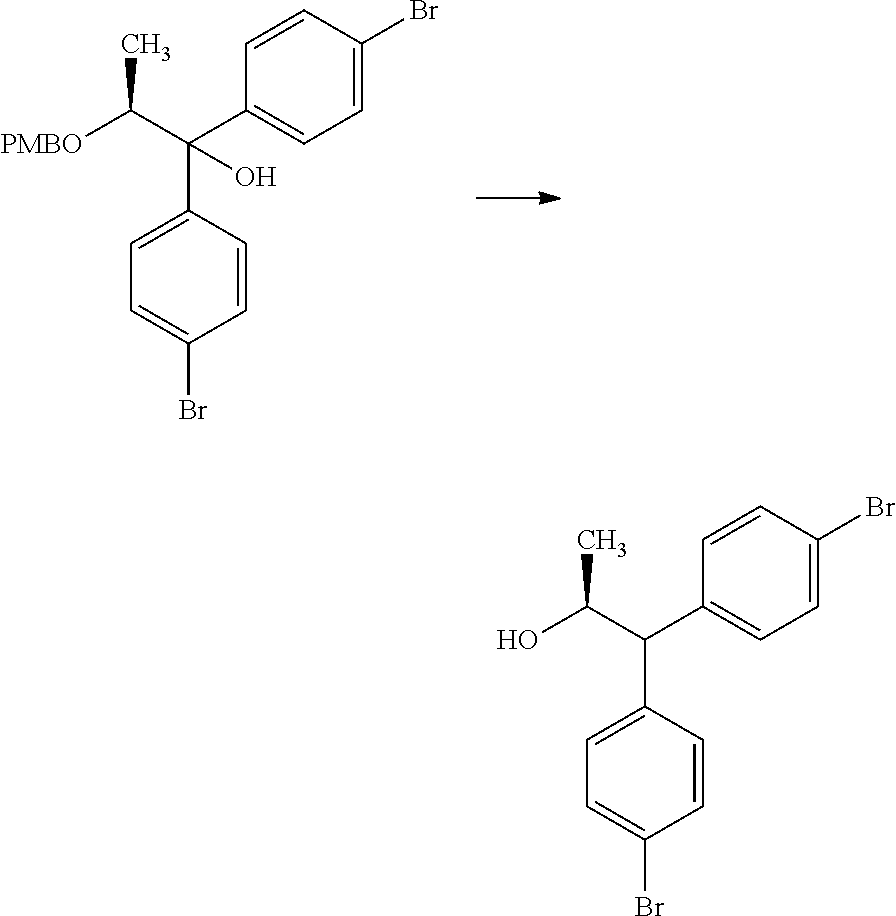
C1=C(C(C2=CC=C(Br)C=C2)(C([PMBO])C)O)C=CC(Br)=C1.C1=C(C(C2=CC=C(Br)C=C2)C(O)C)C=CC(Br)=C1
